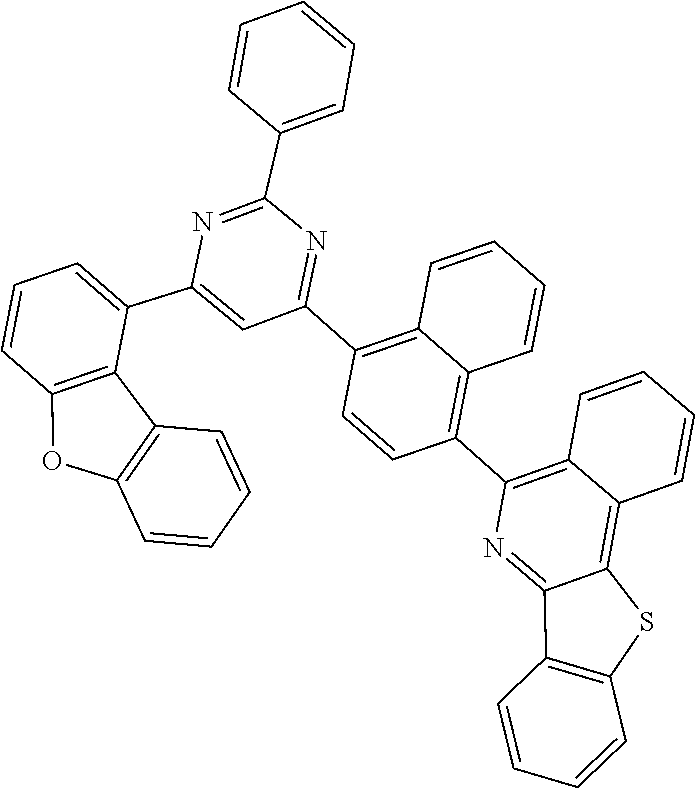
C1(C2=NC(C3=CC=CC=C3)=NC(C3=CC=CC4=C3C3=C(O4)C=CC=C3)=C2)=C2C=CC=CC2=C(C2=C3C=CC=CC3=C3SC4=C(C3=N2)C=CC=C4)C=C1
